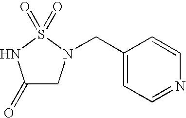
C1(=O)CN(CC2=CC=NC=C2)S(=O)(=O)N1
